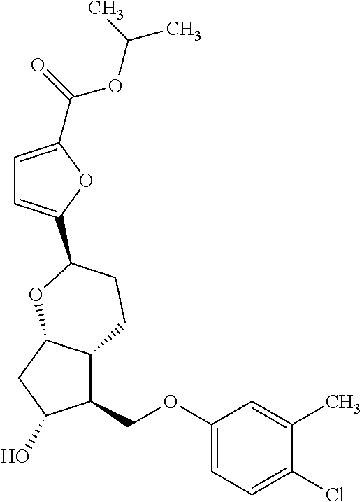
C1(COC2=CC=C(Cl)C(C)=C2)C2C(CC1O)OC(C1=CC=C(C(OC(C)C)=O)O1)CC2
